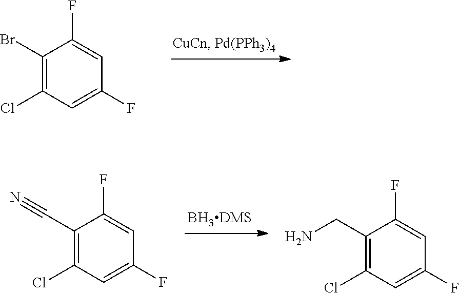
C1(Br)=C(Cl)C=C(F)C=C1F.C1(C#N)=C(Cl)C=C(F)C=C1F.C1(CN)=C(Cl)C=C(F)C=C1F
